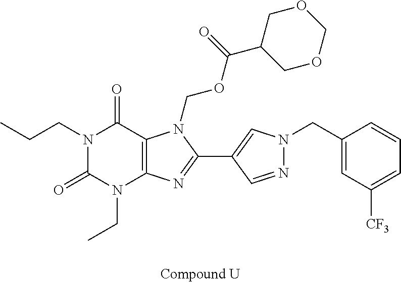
C1(CN2N=CC(C3=NC4=C(N3COC(C3COCOC3)=O)C(=O)N(CCC)C(=O)N4CC)=C2)=CC([CF3])=CC=C1
